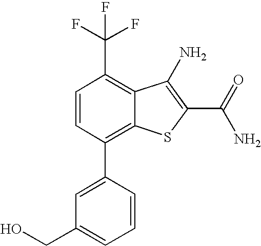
C1=CC(C2=CC(CO)=CC=C2)=C2C(=C1C(F)(F)F)C(N)=C(C(=O)N)S2
